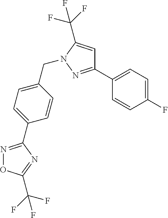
C1(F)=CC=C(C2=NN(CC3=CC=C(C4=NOC(C(F)(F)F)=N4)C=C3)C(C(F)(F)F)=C2)C=C1
